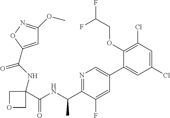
N1=C(C(NC(=O)C2(NC(C3=CC(OC)=NO3)=O)COC2)C)C(F)=CC(C2=CC(Cl)=CC(Cl)=C2OCC(F)F)=C1
